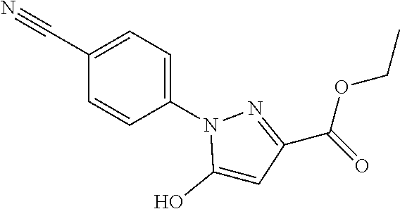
C1(C#N)=CC=C(N2C(O)=CC(C(OCC)=O)=N2)C=C1
